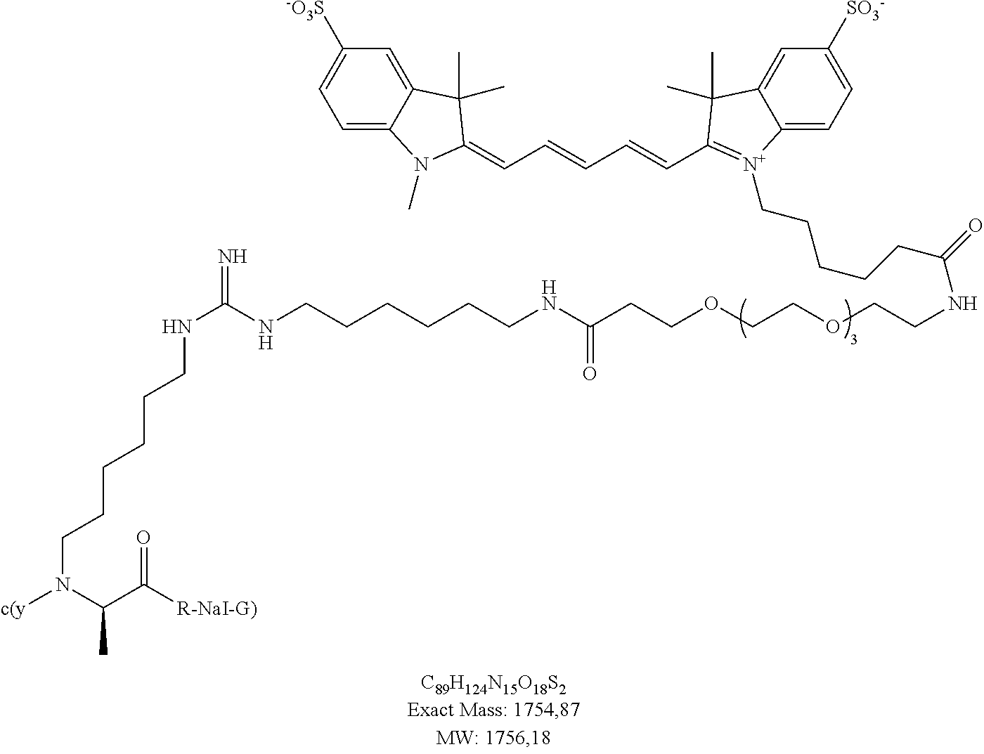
C(CNC(NCCCCCCN([c(y])C(C)C([R-NaI-G)])=O)=N)CCCCNC(CCOCCOCCNC(=O)CCCCC[N+]1=C(C=CC=CC=C2N(C)C3=CC=C([-O3S])C=C3C2(C)C)C(C)(C)C2=CC([SO3-])=CC=C21)=O
